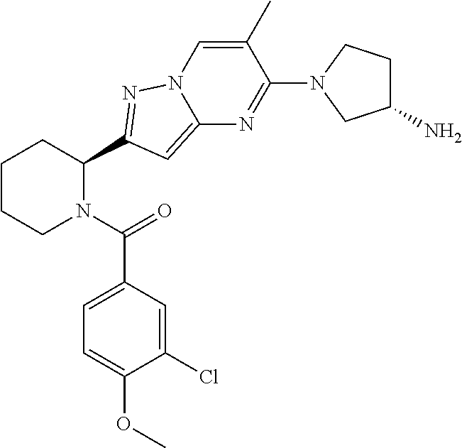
C1CCN(C(=O)C2=CC=C(OC)C(Cl)=C2)C(C2=NN3C=C(C)C(N4CC(N)CC4)=NC3=C2)C1
